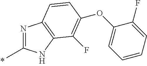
N1=C(C)NC2=C1C=CC(OC1=CC=CC=C1F)=C2F
